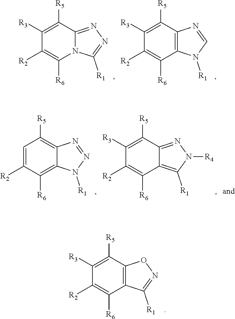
C1([R3])=C([R5])C2=NN=C([R1])N2C([R6])=C1[R2].C1([R3])=C([R5])C2=C(C([R6])=C1[R2])N([R1])C=N2.C1=C([R2])C([R6])=C2C(=C1[R5])N=NN2[R1].C1([R3])=C([R5])C2=NN([R4])C([R1])=C2C([R6])=C1[R2].C1([R3])=C([R5])C2=C(C([R6])=C1[R2])C([R1])=NO2
